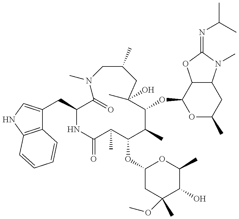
C(C1C(=O)N(C)CC(C)CC(C)(O)C(OC2OC(C)CC3C2OC(=NC(C)C)N3C)C(C)C(OC2CC(C)(OC)C(O)C(C)O2)C(C)C(=O)N1)C1=CNC2=C1C=CC=C2
